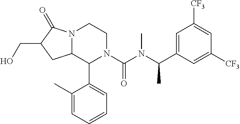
C12N(C(=O)C(CO)C1)CCN(C(N(C(C1=CC([CF3])=CC([CF3])=C1)C)C)=O)C2C1=CC=CC=C1C
